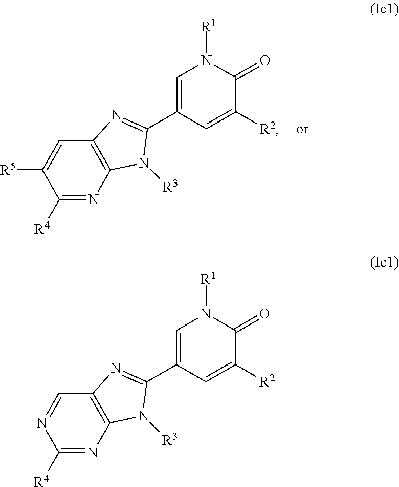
C1([R4])=NC2=C(C=C1[R5])N=C(C1=CN([R1])C(=O)C([R2])=C1)N2[R3].C1([R4])=NC2=C(C=N1)N=C(C1=CN([R1])C(=O)C([R2])=C1)N2[R3]
